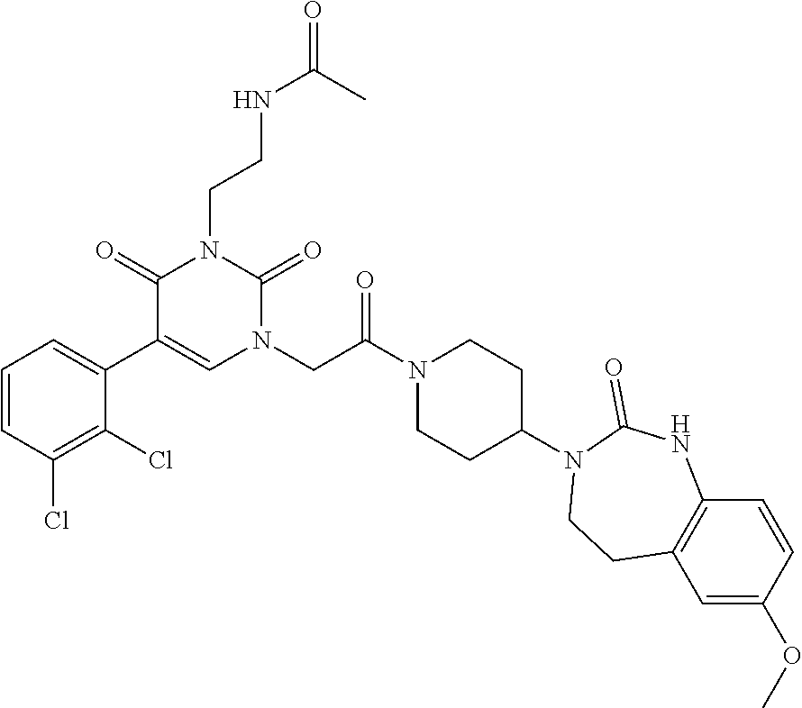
C1=CC(Cl)=C(Cl)C(C2=CN(CC(N3CCC(N4CCC5=C(NC4=O)C=CC(OC)=C5)CC3)=O)C(=O)N(CCNC(=O)C)C2=O)=C1
